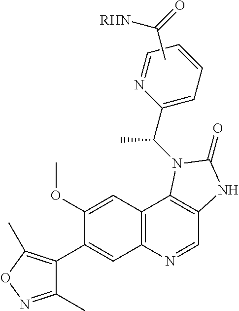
C1(C)=NOC(C)=C1C1=CC2=C(C=C1OC)C1=C(C=N2)NC(=O)N1C(C1=CC=CC=N1)C.CC(=O)[RHN]
